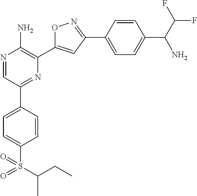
N1=CC(C2=CC=C(S(C(CC)C)(=O)=O)C=C2)=NC(C2=CC(C3=CC=C(C(C(F)F)N)C=C3)=NO2)=C1N
